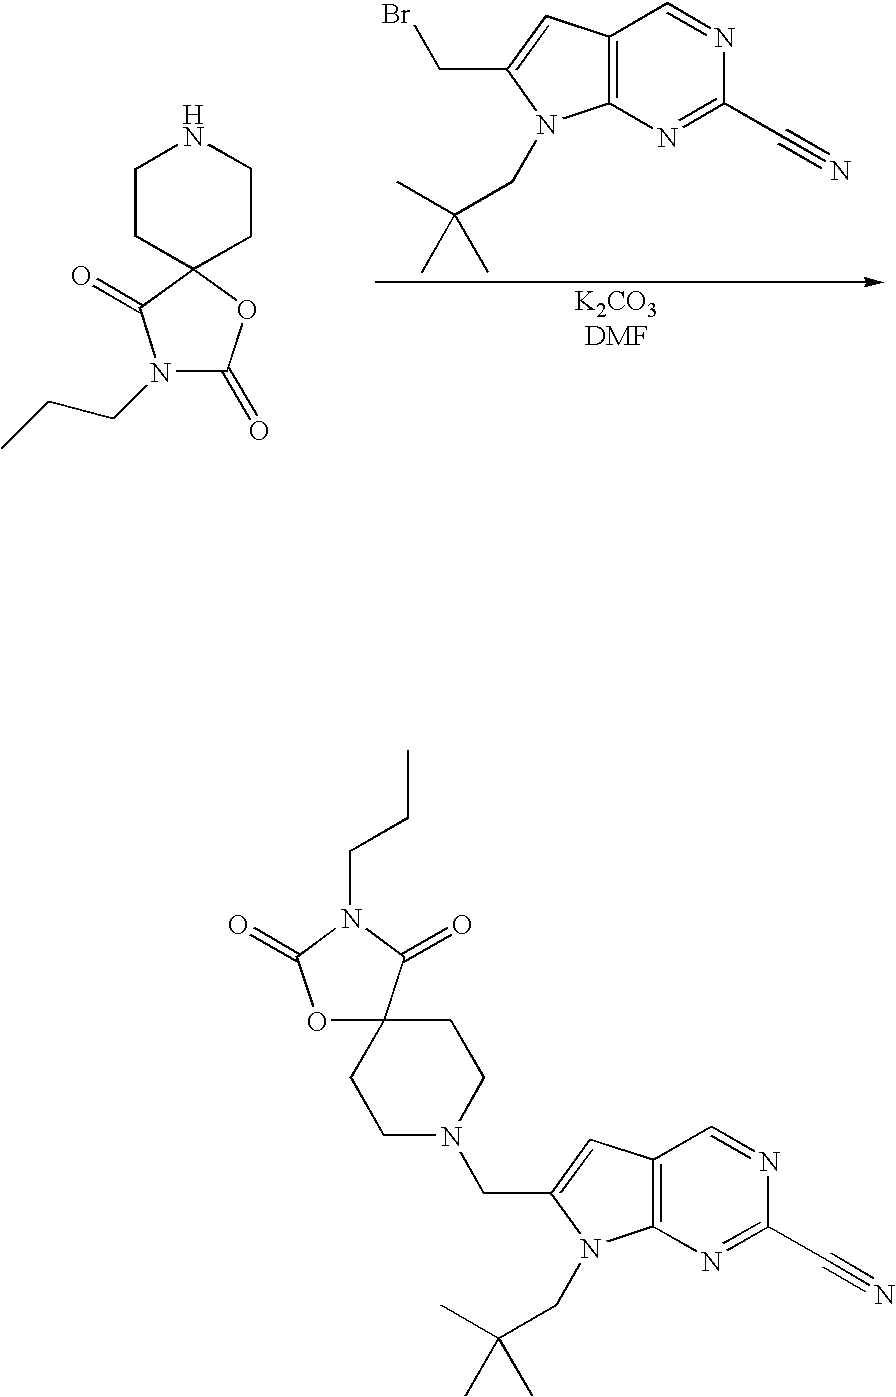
N1CCC2(CC1)OC(=O)N(CCC)C2=O.C12=C(N=C(C#N)N=C1)N(CC(C)(C)C)C(CBr)=C2.C12=C(N=C(C#N)N=C1)N(CC(C)(C)C)C(CN1CCC3(CC1)OC(=O)N(CCC)C3=O)=C2
